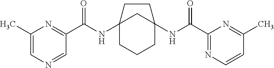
C12(NC(C3=NC(C)=CN=C3)=O)CCCC(NC(C3=NC=CC(C)=N3)=O)(C1)CC2
